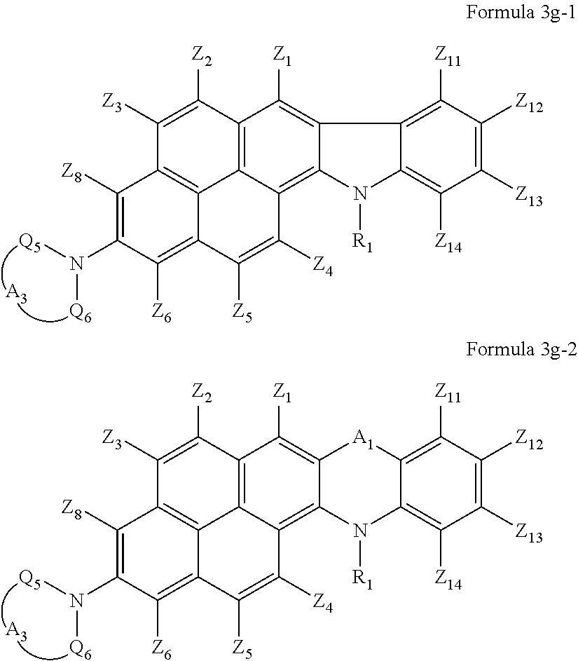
C12=C3C(=C4C(=C1[Z1])C1=C([Z11])C([Z12])=C([Z13])C([Z14])=C1N4[R1])C([Z4])=C([Z5])C1=C([Z6])C(N([Q5])[Q6])=C([Z8])C(=C31)C([Z3])=C2[Z2].[A3].C12=C3C(=C4C(=C1[Z1])[A1]C1=C([Z11])C([Z12])=C([Z13])C([Z14])=C1N4[R1])C([Z4])=C([Z5])C1=C([Z6])C(N([Q5])[Q6])=C([Z8])C(=C31)C([Z3])=C2[Z2].[A3]
